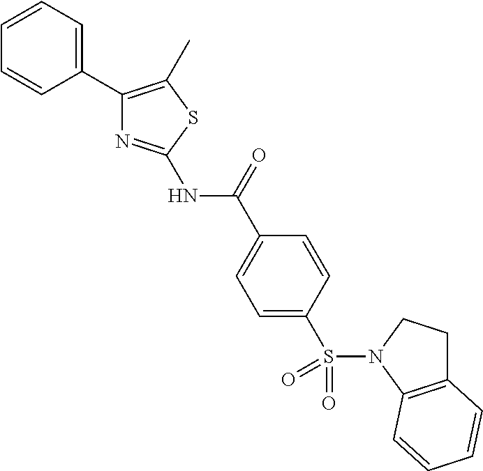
C1=CC=C(C2=C(C)SC(NC(=O)C3=CC=C(S(=O)(=O)N4CCC5=C4C=CC=C5)C=C3)=N2)C=C1
